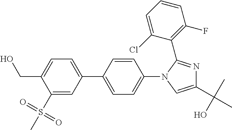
C1(S(=O)(=O)C)=CC(C2=CC=C(N3C=C(C(C)(O)C)N=C3C3=C(F)C=CC=C3Cl)C=C2)=CC=C1CO
